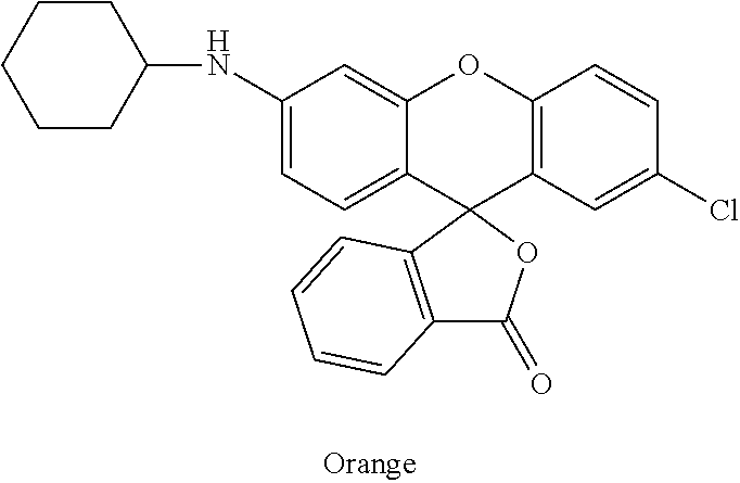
C12=C(C3(OC1=O)C1=C(OC4=CC(NC5CCCCC5)=CC=C34)C=CC(Cl)=C1)C=CC=C2
